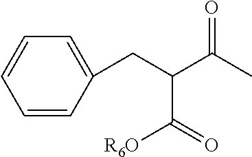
C1=CC(CC(C(C)=O)C([R6O])=O)=CC=C1
